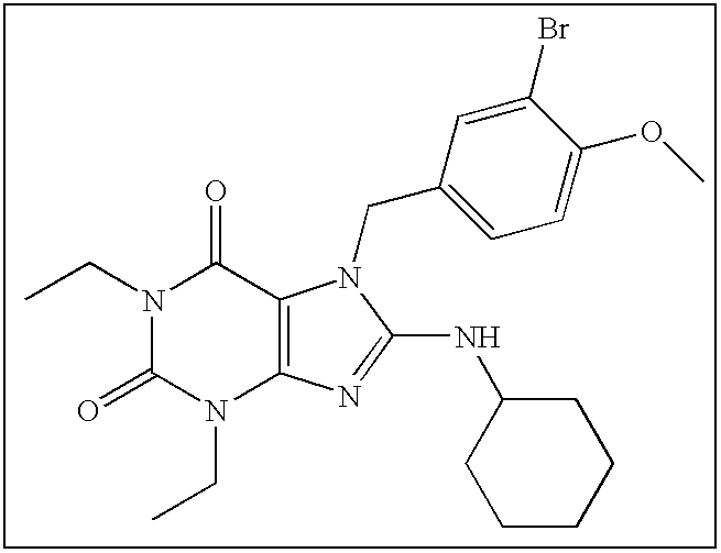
N1(CC)C(=O)N(CC)C2=C(C1=O)N(CC1=CC=C(OC)C(Br)=C1)C(NC1CCCCC1)=N2
